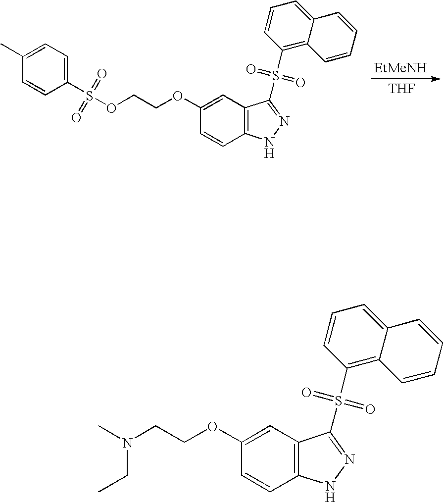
C1=CC(S(OCCOC2=CC3=C(C=C2)NN=C3S(C2=C3C(=CC=C2)C=CC=C3)(=O)=O)(=O)=O)=CC=C1C.[EtMeNH].[THF].C1(OCCN(C)CC)=CC2=C(C=C1)NN=C2S(C1=C2C(=CC=C1)C=CC=C2)(=O)=O
